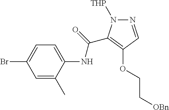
N1=CC(OCC[OBn])=C(C(=O)NC2=CC=C(Br)C=C2C)N1[THP]
